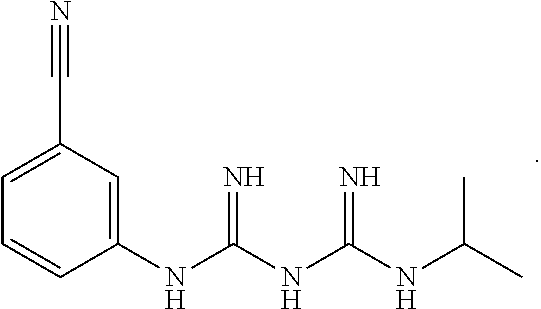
N=C(NC(=N)NC(C)C)NC1=CC(C#N)=CC=C1
